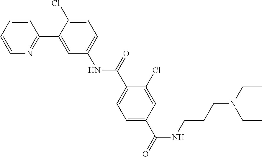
C1=CC=CN=C1C1=CC(NC(C2=CC=C(C(=O)NCCCN(CC)CC)C=C2Cl)=O)=CC=C1Cl
